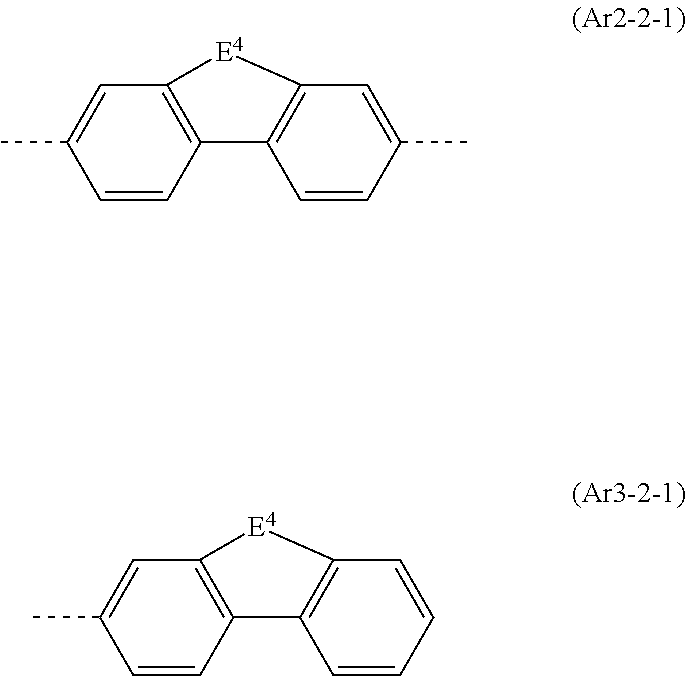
C1=C(C)C=CC2=C1[E4]C1=C2C=CC=C1.C1=C(C)C=CC2=C1[E4]C1=C2C=CC(C)=C1
